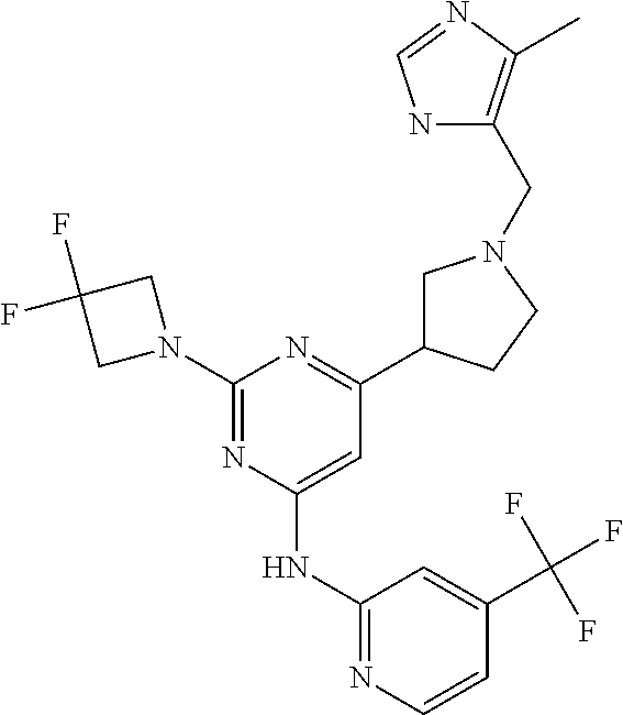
C1(N2CC(F)(F)C2)=NC(NC2=NC=CC(C(F)(F)F)=C2)=CC(C2CN(CC3=C(C)N=CN3)CC2)=N1
